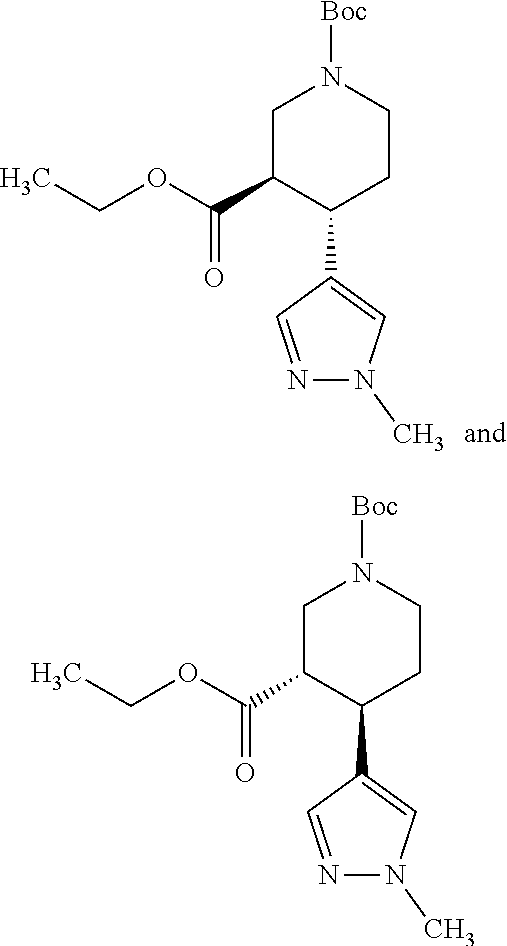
C(C1C(C2=CN(C)N=C2)CCN([Boc])C1)(=O)OCC.C(C1C(C2=CN(C)N=C2)CCN([Boc])C1)(=O)OCC
